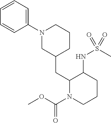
N1(C2=CC=CC=C2)CC(CC2N(C(OC)=O)CCCC2NS(C)(=O)=O)CCC1
